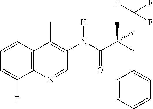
C12=C(C=CC=C1F)C(C)=C(N(C(C(CC1=CC=CC=C1)(C)CC(F)(F)F)=O)[H])C=N2
